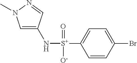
C1=C(N[S+](C2=CC=C(Br)C=C2)(=O)[O-])C=NN1C
